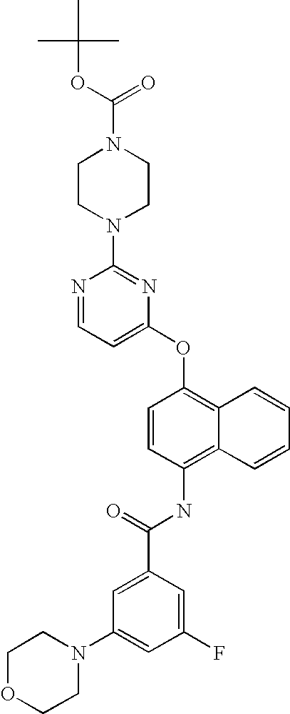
N1=CC=C(OC2=C3C(=C(NC(C4=CC(N5CCOCC5)=CC(F)=C4)=O)C=C2)C=CC=C3)N=C1N1CCN(C(OC(C)(C)C)=O)CC1
